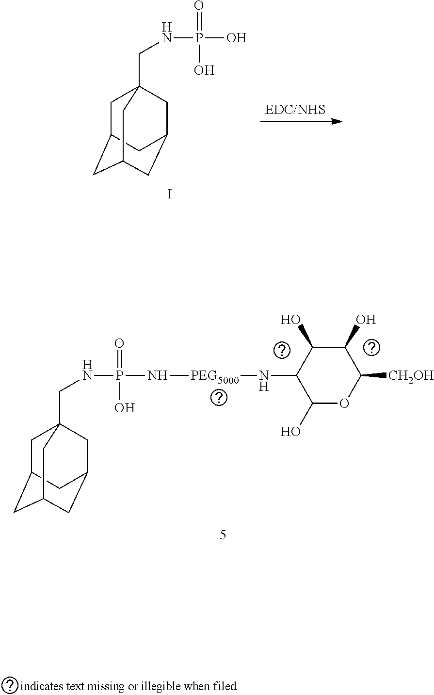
C1C2CC3CC(CC1(CNP(=O)(N[PEG5000]NC1C(O)OC([CH2OH])C(O)C1O)O)C3)C2.C1C2CC3CC(CC1(CNP(=O)(O)O)C3)C2.I
